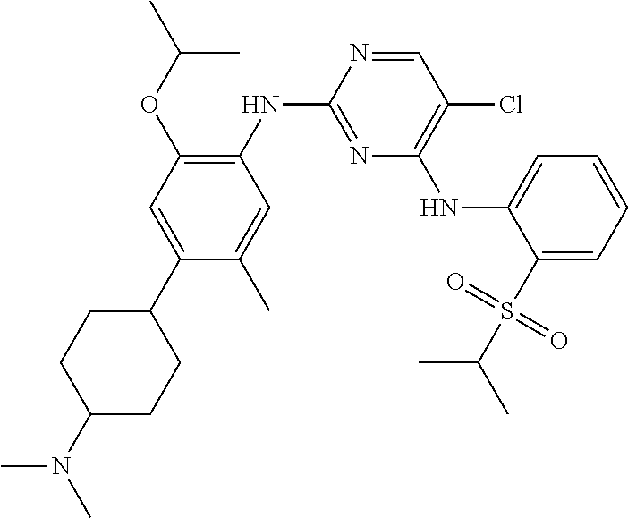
C1=NC(NC2=C(OC(C)C)C=C(C3CCC(N(C)C)CC3)C(C)=C2)=NC(NC2=CC=CC=C2S(C(C)C)(=O)=O)=C1Cl
